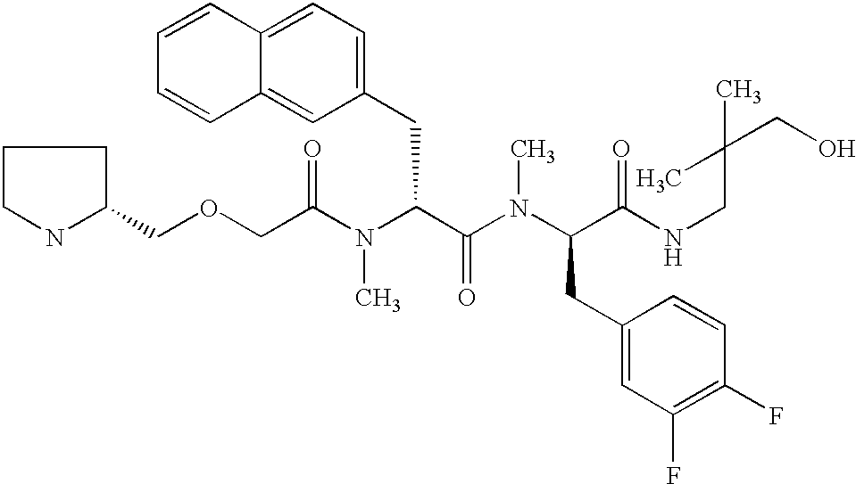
C1(COCC(N(C(C(N(C(CC2=CC(F)=C(F)C=C2)C(NCC(CO)(C)C)=O)C)=O)CC2=CC=C3C(=C2)C=CC=C3)C)=O)CCCN1
